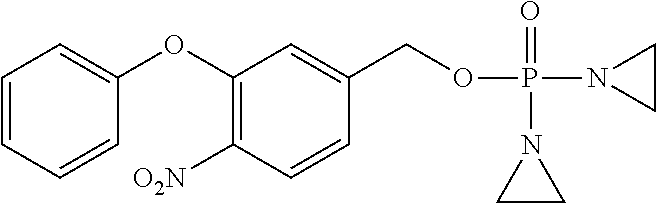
C1=CC=CC(OC2=C([O2N])C=CC(COP(N3CC3)(=O)N3CC3)=C2)=C1
